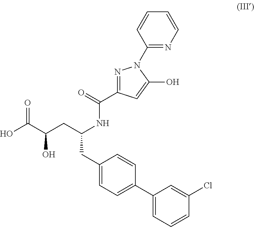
N1=C(C(NC(CC(C(O)=O)O)CC2=CC=C(C3=CC=CC(Cl)=C3)C=C2)=O)C=C(O)N1C1=NC=CC=C1
